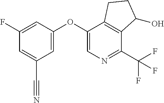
C1(OC2=CN=C(C(F)(F)F)C3=C2CCC3O)=CC(C#N)=CC(F)=C1
